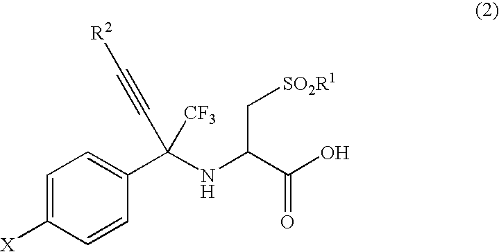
C1=C([X])C=CC(C(NC(C(O)=O)C[SO2R1])([CF3])C#C[R2])=C1
